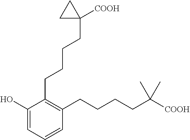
C1(O)=CC=CC(CCCCC([COOH])(C)C)=C1CCCCC1([COOH])CC1
